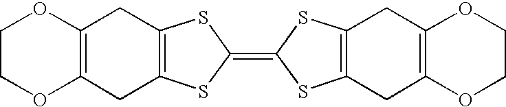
C12=C(SC(=C3SC4=C(S3)CC3=C(C4)OCCO3)S1)CC1=C(C2)OCCO1
